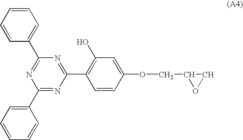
C1=CC=CC=C1C1=NC(C2=CC=CC=C2)=NC(C2=C(O)C=C(OCC3OC3)C=C2)=N1
